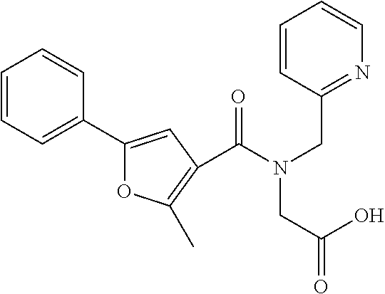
C1=CC=C(C2=CC(C(N(CC3=NC=CC=C3)CC(=O)O)=O)=C(C)O2)C=C1
